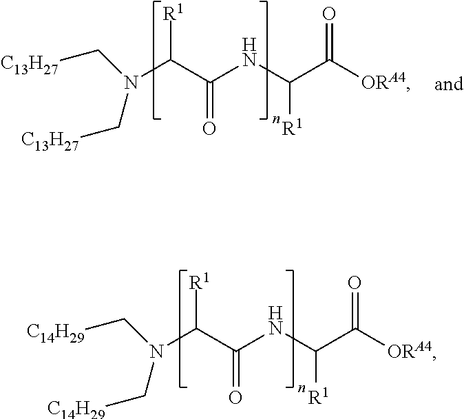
N(C(C(=O)NC([R1])C([ORA4])=O)[R1])(C[C14H29])C[C14H29].N(C(C(=O)NC([R1])C([ORA4])=O)[R1])(C[C13H27])C[C13H27]
